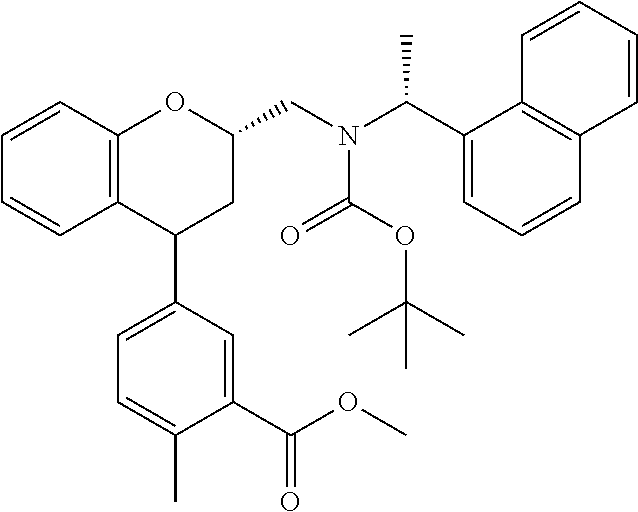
C12=C(C=CC=C1)OC(CN(C(C1=CC=CC3=C1C=CC=C3)C)C(OC(C)(C)C)=O)CC2C1=CC=C(C)C(C(OC)=O)=C1
